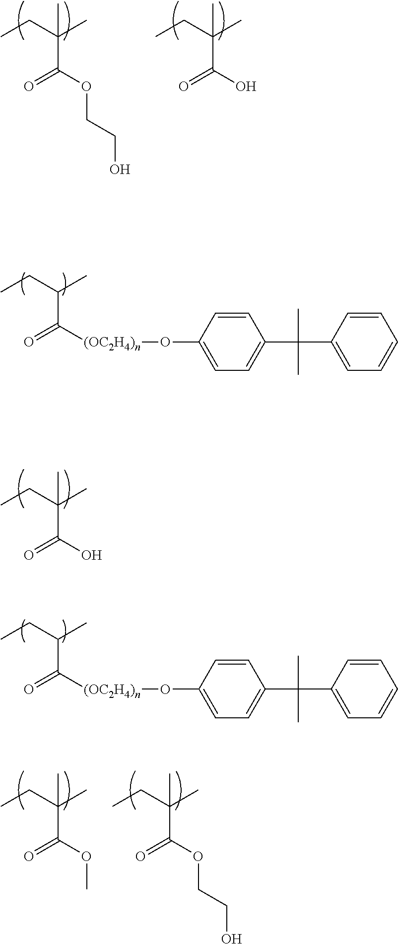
CCC(C)C(=O)[(OC2H4)n]OC1=CC=C(C(C2=CC=CC=C2)(C)C)C=C1.CCC(C)(C(=O)O)C.CCC(C)C(=O)[(OC2H4)n]OC1=CC=C(C(C2=CC=CC=C2)(C)C)C=C1.CCC(C)(C(=O)OCCO)C.CCC(C)(C(=O)O)C.CCC(C)(C(=O)OC)C.CCC(C)(C(=O)OCCO)C
